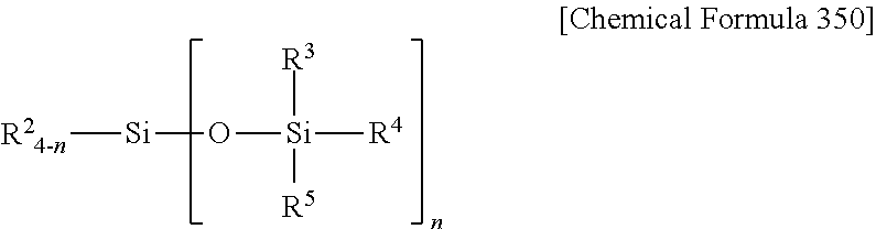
[R24-n][Si]O[Si]([R3])([R5])[R4]
